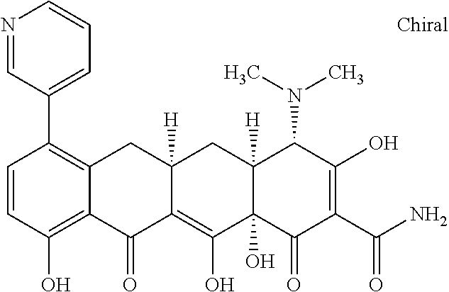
C12([H])C(O)(C(=O)C(C(N)=O)=C(O)C1N(C)C)C(O)=C1C([H])(C2)CC2=C(C3=CC=CN=C3)C=CC(O)=C2C1=O
